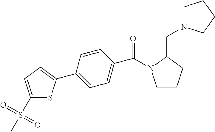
C1(S(C)(=O)=O)=CC=C(C2=CC=C(C(=O)N3CCCC3CN3CCCC3)C=C2)S1
